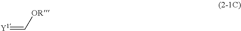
[Y1]=C[OR]
